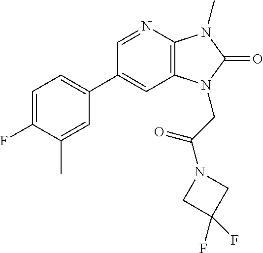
C1(C2=CC=C(F)C(C)=C2)=CC2=C(N=C1)N(C)C(=O)N2CC(N1CC(F)(F)C1)=O
